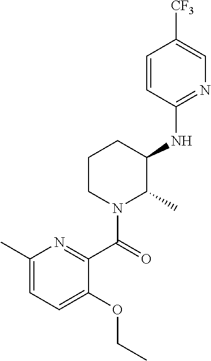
C1(C)=CC=C(OCC)C(C(=O)N2C(C)C(NC3=NC=C([CF3])C=C3)CCC2)=N1
